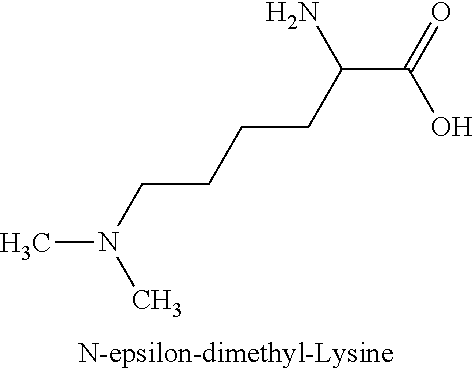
C(C(=O)O)(CCCCN(C)C)N
